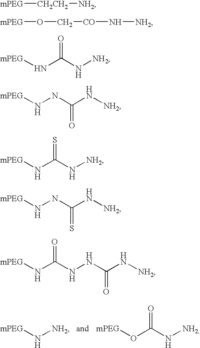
N([NH2])[mPEG].O([mPEG])C(=O)N[NH2].[mPEG][CH2CH2][NH2].[mPEG]OC[CO]N[NH2].[NH2]NC(N[mPEG])=O.N(C(NN[mPEG])=O)[NH2].S=C(N[mPEG])N[NH2].N(C(NN[mPEG])=S)[NH2].[mPEG]NC(NNC(N[NH2])=O)=O
